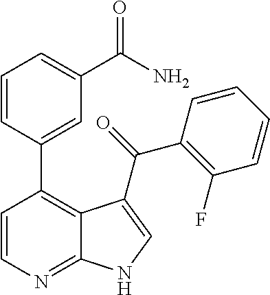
C1=CC(C2=C3C(=NC=C2)NC=C3C(=O)C2=C(F)C=CC=C2)=CC(C(N)=O)=C1
